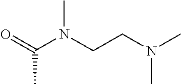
N(C(=O)C)(CCN(C)C)C
